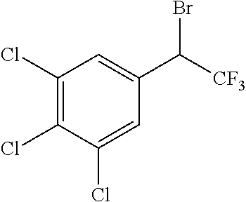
C1(Cl)=C(Cl)C(Cl)=CC(C([CF3])Br)=C1
